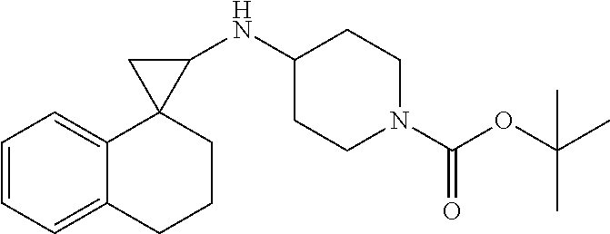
C1=CC=C2C(=C1)CCCC21C(NC2CCN(C(OC(C)(C)C)=O)CC2)C1
